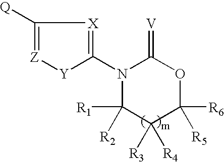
C1([Q])=[Z][Y]C(N2C([R1])([R2])C([R3])([R4])C([R6])([R5])OC2=[V])=[X]1
